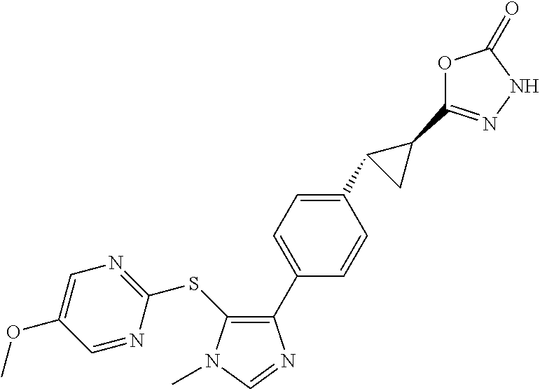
C1(SC2=NC=C(OC)C=N2)=C(C2=CC=C(C3CC3C3=NNC(=O)O3)C=C2)N=CN1C
